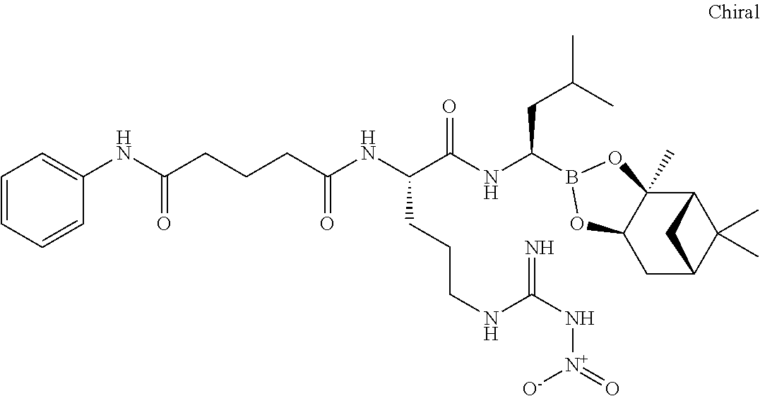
C12C3(C)C(CC(C1(C)C)C2)OB(C(NC(C(NC(=O)CCCC(NC1=CC=CC=C1)=O)CCCNC(N[N+]([O-])=O)=N)=O)CC(C)C)O3
